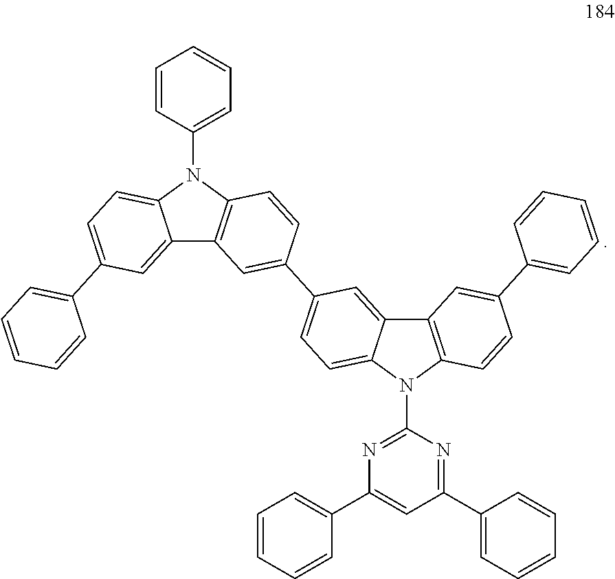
C12=CC(C3=CC=CC=C3)=CC=C1N(C1=CC=CC=C1)C1=C2C=C(C2=CC=C3C(=C2)C2=C(N3C3=NC(C4=CC=CC=C4)=CC(C4=CC=CC=C4)=N3)C=CC(C3=CC=CC=C3)=C2)C=C1
